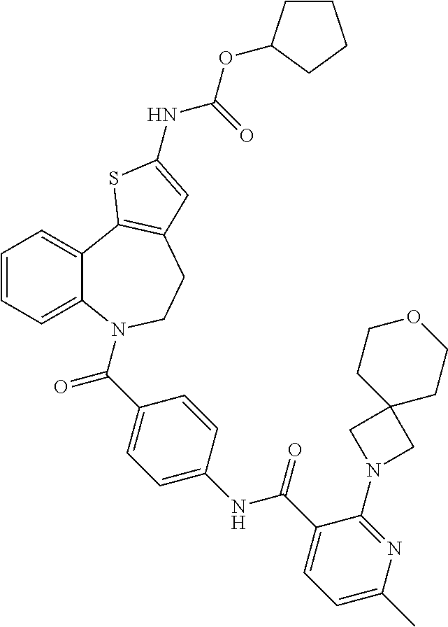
C1=CC=C2C(=C1)C1=C(CCN2C(=O)C2=CC=C(NC(=O)C3=CC=C(C)N=C3N3CC4(C3)CCOCC4)C=C2)C=C(NC(=O)OC2CCCC2)S1
